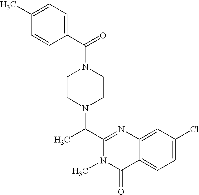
C1(C(N2CCN(C(C3=CC=C(C)C=C3)=O)CC2)C)=NC2=CC(Cl)=CC=C2C(=O)N1C
